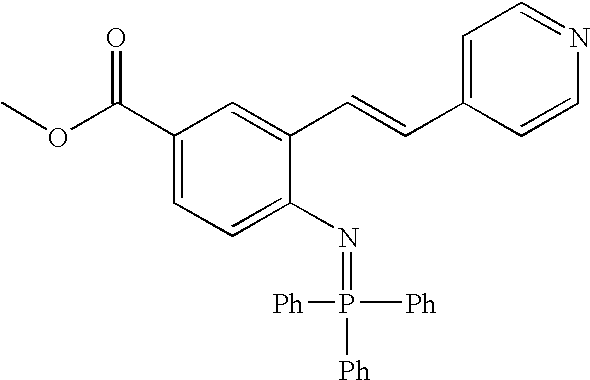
C1(C(OC)=O)=CC=C(N=P([Ph])([Ph])[Ph])C(C=CC2=CC=NC=C2)=C1
